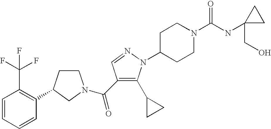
C1=CC=CC(C2CCN(C(=O)C3=C(C4CC4)N(C4CCN(C(NC5(CO)CC5)=O)CC4)N=C3)C2)=C1C(F)(F)F
